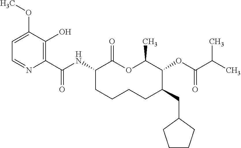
C1(C(NC2C(=O)OC(C)C(OC(C(C)C)=O)C(CC3CCCC3)CCCC2)=O)=C(O)C(OC)=CC=N1
